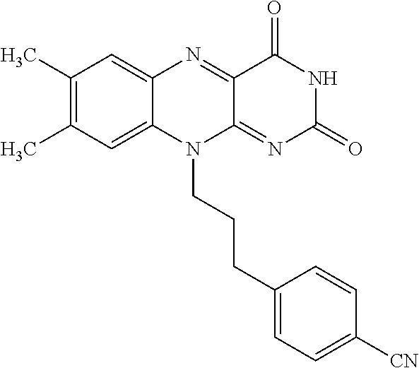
C1(C)=C(C)C=C2C(=C1)N=C1C(=NC(=O)NC1=O)N2CCCC1=CC=C([CN])C=C1
